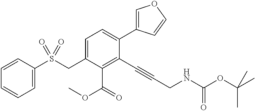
C1=CC(S(CC2=CC=C(C3=COC=C3)C(C#CCNC(OC(C)(C)C)=O)=C2C(=O)OC)(=O)=O)=CC=C1
